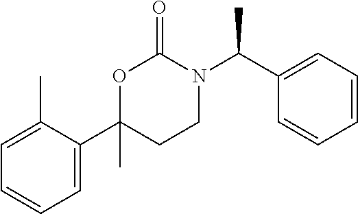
CC(C1=CC=CC=C1)N1C(=O)OC(C2=CC=CC=C2C)(C)CC1
